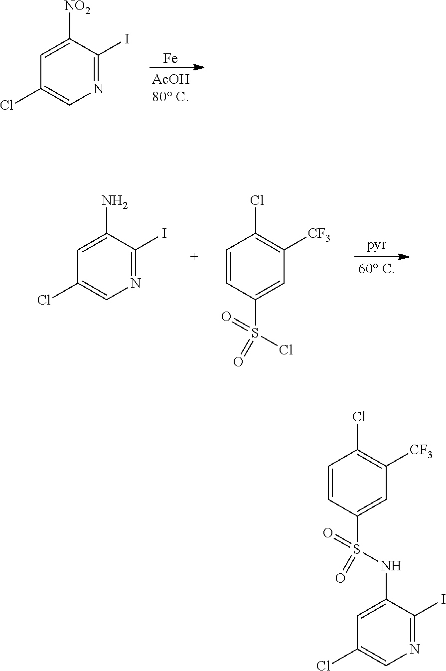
C1=C([NO2])C(I)=NC=C1Cl.[Fe].C1=C(N)C(I)=NC=C1Cl.C1=CC(S(=O)(=O)Cl)=CC([CF3])=C1Cl.C1=CC(S(=O)(=O)NC2=CC(Cl)=CN=C2I)=CC([CF3])=C1Cl
